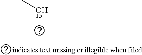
C[OH15]
